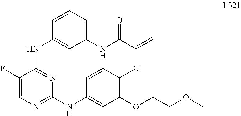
C1(F)=CN=C(NC2=CC(OCCOC)=C(Cl)C=C2)N=C1NC1=CC(NC(C=C)=O)=CC=C1
